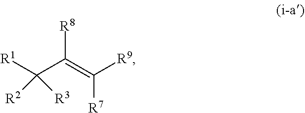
[R1]C(C(=C([R9])[R7])[R8])([R3])[R2]
